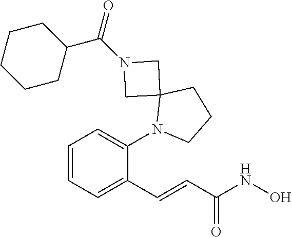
C1=CC=C(N2C3(CCC2)CN(C(C2CCCCC2)=O)C3)C(C=CC(NO)=O)=C1
